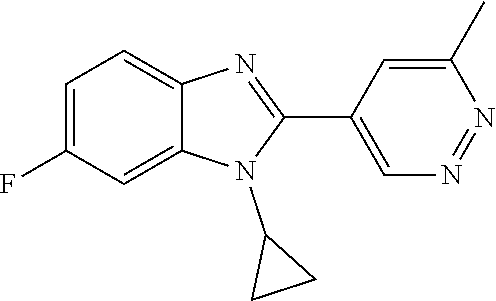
C1=C(F)C=C2C(=C1)N=C(C1=CN=NC(C)=C1)N2C1CC1
